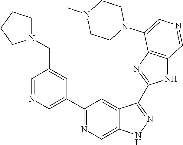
C1(C2=CN=CC(CN3CCCC3)=C2)=NC=C2C(=C1)C(C1=NC3=C(N1)C=NC=C3N1CCN(C)CC1)=NN2
